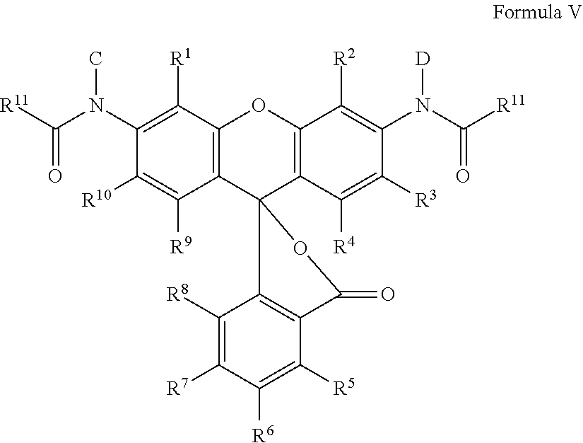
C1(N([D])C(=O)[R11])=C([R2])C2=C(C([R4])=C1[R3])C1(C3=C(O2)C([R1])=C(N(C)C(=O)[R11])C([R10])=C3[R9])OC(=O)C2=C1C([R8])=C([R7])C([R6])=C2[R5]
